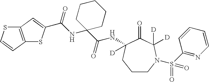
C1CN(S(=O)(=O)C2=NC=CC=C2)C([D])([D])C(=O)C(NC(C2(NC(=O)C3=CC4=C(S3)C=CS4)CCCCC2)=O)([D])C1
